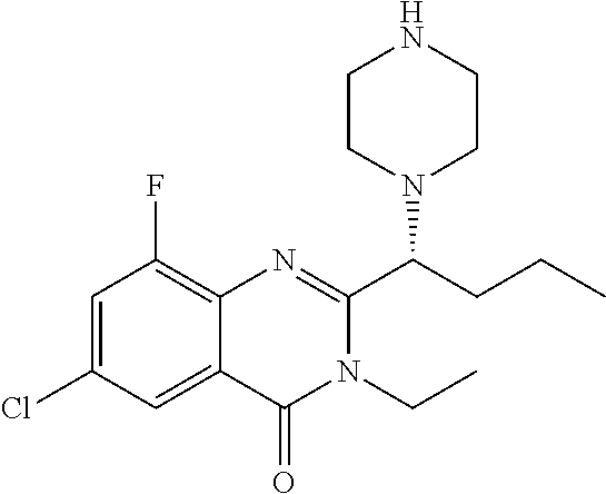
C1=C(Cl)C=C2C(=C1F)N=C(C(CCC)N1CCNCC1)N(CC)C2=O
